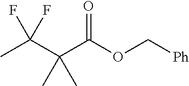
CC(C(C(OC[Ph])=O)(C)C)(F)F
